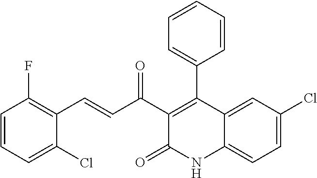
C1(C(C=CC2=C(F)C=CC=C2Cl)=O)=C(C2=CC=CC=C2)C2=CC(Cl)=CC=C2NC1=O
